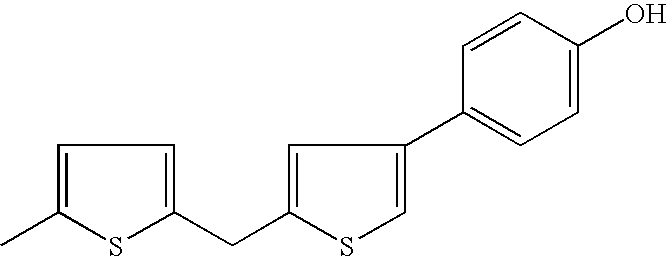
C1=C(C)SC(CC2=CC(C3=CC=C(O)C=C3)=CS2)=C1
